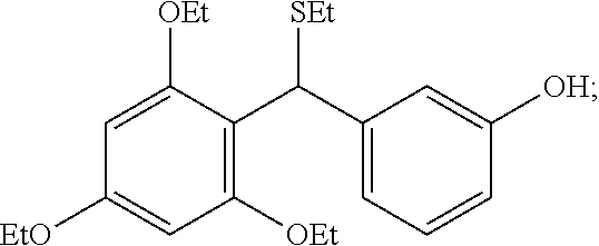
C1([EtO])=CC([OEt])=C(C(C2=CC=CC([OH])=C2)[SEt])C([OEt])=C1
